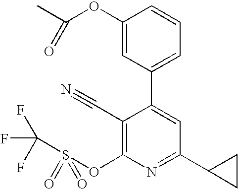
C1(OC(C)=O)=CC(C2=CC(C3CC3)=NC(OS(C(F)(F)F)(=O)=O)=C2C#N)=CC=C1
